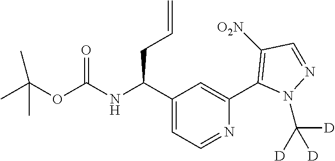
N(C(OC(C)(C)C)=O)C(C1=CC=NC(C2=C([O2N])C=NN2C([D])([D])[D])=C1)CC=C
